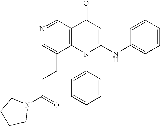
N1=CC2=C(C(CCC(=O)N3CCCC3)=C1)N(C1=CC=CC=C1)C(NC1=CC=CC=C1)=CC2=O
